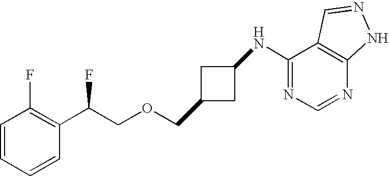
C1C(COCC(C2=C(F)C=CC=C2)F)CC1NC1=NC=NC2=C1C=NN2
